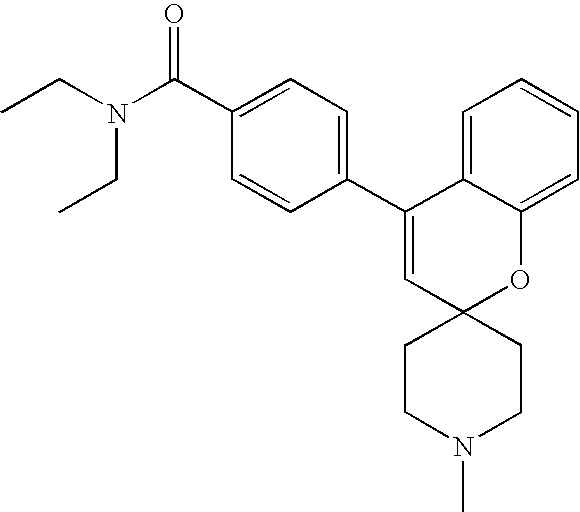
C1(C(N(CC)CC)=O)=CC=C(C2=CC3(OC4=CC=CC=C24)CCN(C)CC3)C=C1
